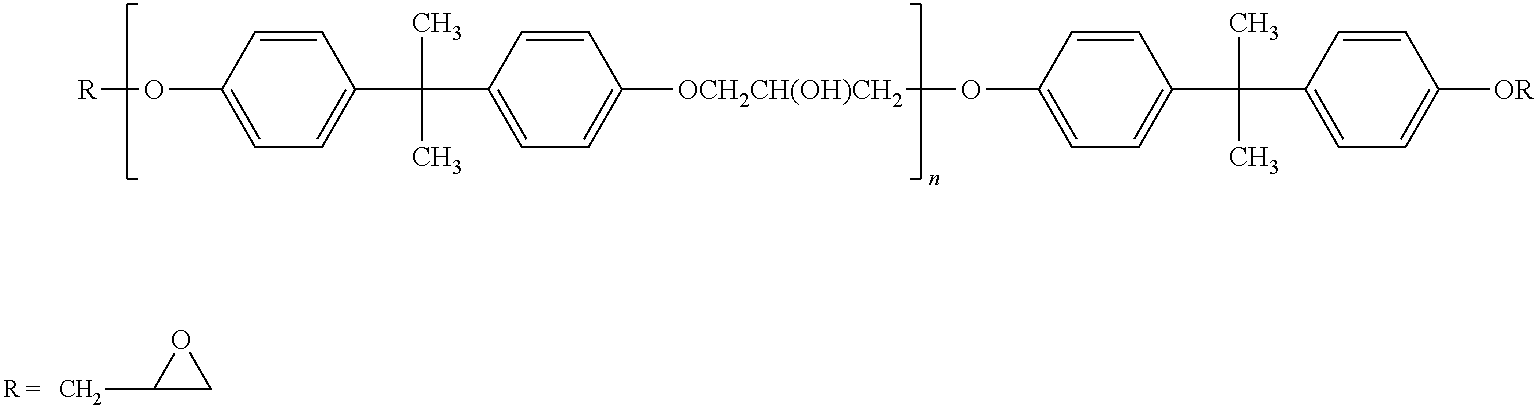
[R]OC1=CC=C(C(C2=CC=C([OCH2CH(OH)CH2]OC3=CC=C(C(C4=CC=C([OR])C=C4)(C)C)C=C3)C=C2)(C)C)C=C1.C1(C)CO1
